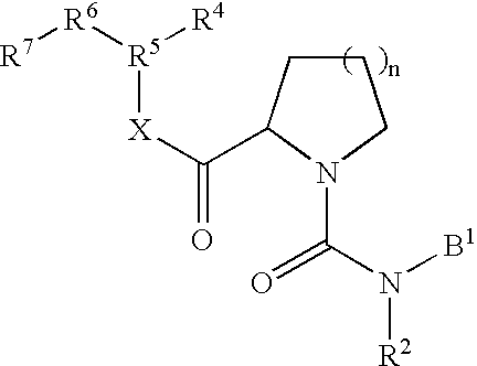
C1CC(C([X][R5]([R6][R7])[R4])=O)N(C(N([B1])[R2])=O)C1
